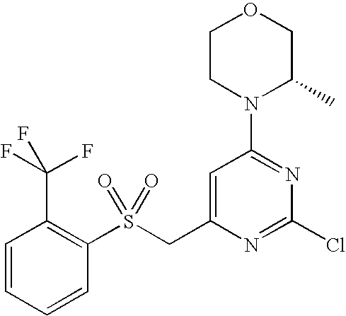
C1=CC=CC(S(CC2=CC(N3C(C)COCC3)=NC(Cl)=N2)(=O)=O)=C1C(F)(F)F
